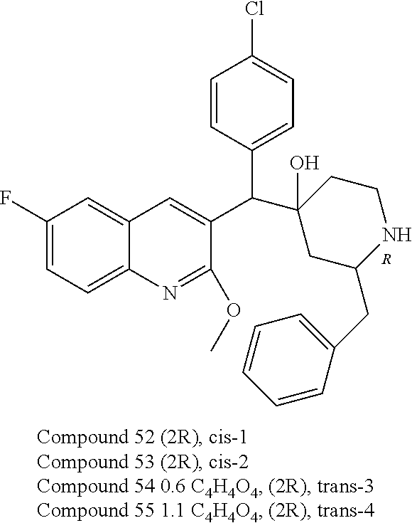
C1(F)=CC=C2C(=C1)C=C(C(C1(O)CC(CC3=CC=CC=C3)NCC1)C1=CC=C(Cl)C=C1)C(OC)=N2.[R]
